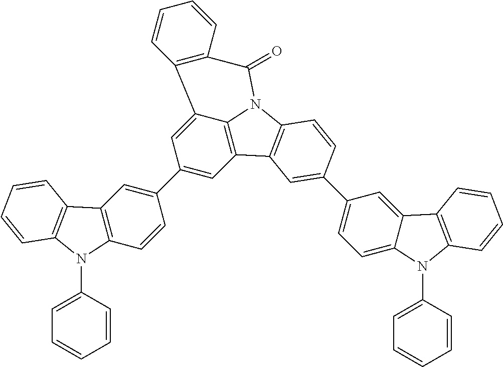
C1(C2=CC3=C(C=C2)N(C2=CC=CC=C2)C2=C3C=CC=C2)=CC2=C3C(=C1)C1=C(C(=O)N3C3=C2C=C(C2=CC=C4C(=C2)C2=C(N4C4=CC=CC=C4)C=CC=C2)C=C3)C=CC=C1
